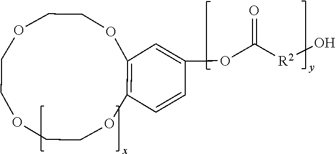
O(C([R2]O)=O)C1=CC2=C(OCCOCCOCCO2)C=C1
